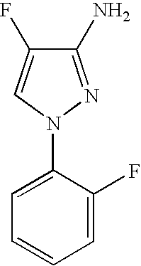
C1(N2C=C(F)C(N)=N2)=CC=CC=C1F
